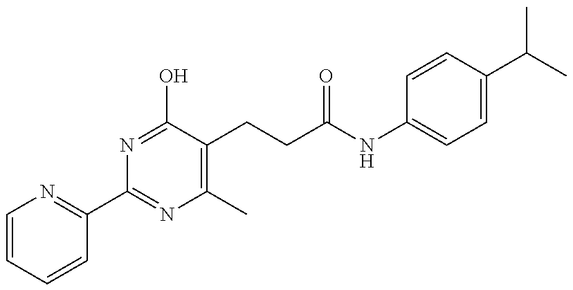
C1=CC=CC(C2=NC(C)=C(CCC(=O)NC3=CC=C(C(C)C)C=C3)C(O)=N2)=N1
